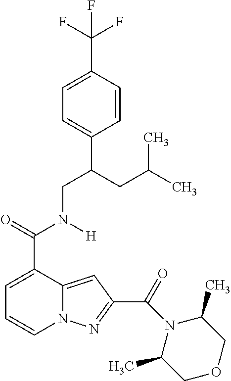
C1=C(C(=O)N(CC(C2=CC=C(C(F)(F)F)C=C2)CC(C)C)[H])C2=CC(C(=O)N3C(C)COCC3C)=NN2C=C1
